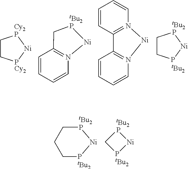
[tBu2].[tBu2].[Ni]1[tBu2P]CCCP1.[Ni]1[tBu2P]CP1.[tBu2].[Ni]1[tBu2P]CCP1.C1C[PCy2][Ni][Cy2P]1.C1=CC=CN2=C1C[tBu2P][Ni]2.C1=CC2=N(C=C1)[Ni]N1=C2C=CC=C1
